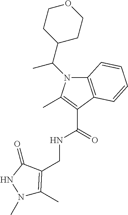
N1(C)C(C)=C(CNC(=O)C2=C(C)N(C(C3CCOCC3)C)C3=C2C=CC=C3)C(=O)N1
